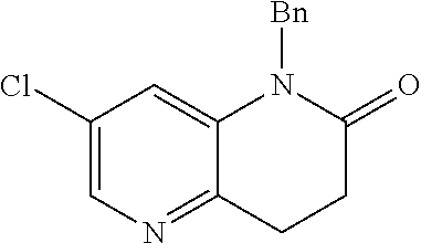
C1(Cl)=CN=C2C(=C1)N([Bn])C(=O)CC2
